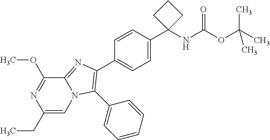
N12C(=NC(C3=CC=C(C4(NC(OC(C)(C)C)=O)CCC4)C=C3)=C1C1=CC=CC=C1)C(OC)=NC(CC)=C2
